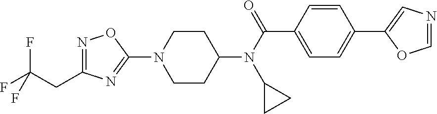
C1CC(N(C(C2=CC=C(C3=CN=CO3)C=C2)=O)C2CC2)CCN1C1=NC(CC(F)(F)F)=NO1
